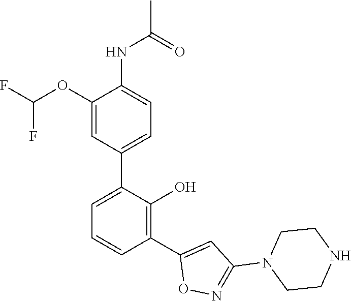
C1(C2=CC=CC(C3=CC(N4CCNCC4)=NO3)=C2O)=CC=C(NC(C)=O)C(OC(F)F)=C1
